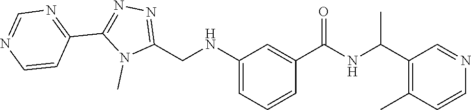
C(C1=C(C)C=CN=C1)(NC(C1=CC(NCC2=NN=C(C3=NC=NC=C3)N2C)=CC=C1)=O)C
